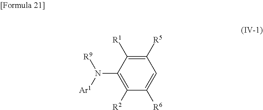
C1([R5])=C([R1])C(N([Ar1])[R9])=C([R2])C([R6])=C1
